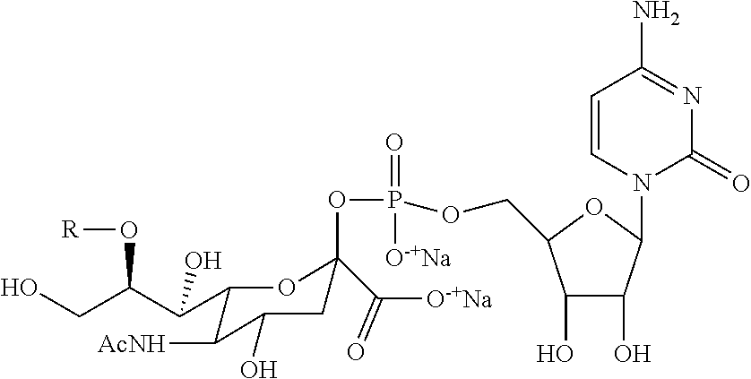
C1(C(C(CO)O[R])O)C([AcNH])C(O)CC(C([O-+Na])=O)(OP(OCC2C(O)C(O)C(N3C(=O)N=C(N)C=C3)O2)(=O)[O-+Na])O1
